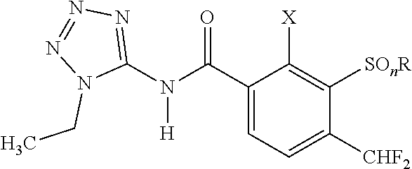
C1(C(N([H])C2=NN=NN2CC)=O)=CC=C([CHF2])C([SOnR])=C1[X]
